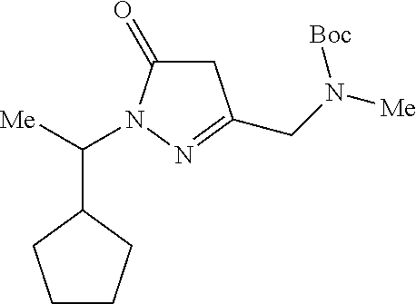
C1(C(N2N=C(CN([Me])[Boc])CC2=O)[Me])CCCC1
